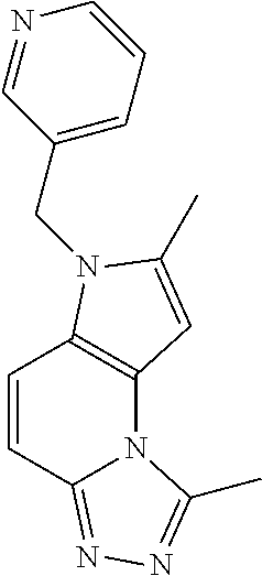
C12=C(N(CC3=CC=CN=C3)C(C)=C1)C=CC1=NN=C(C)N21
